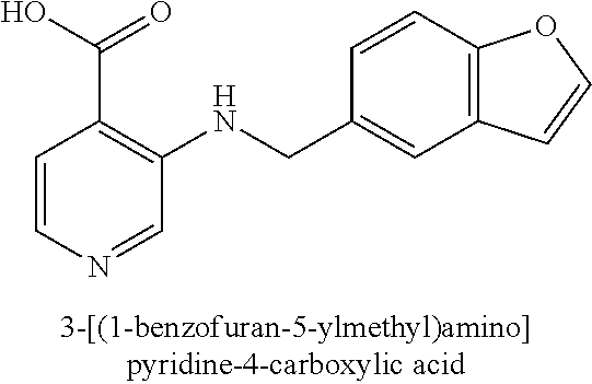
C1=CN=CC(NCC2=CC3=C(C=C2)OC=C3)=C1C(O)=O
